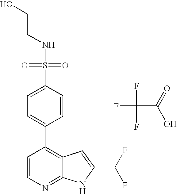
C(C(=O)O)(F)(F)F.S(C1=CC=C(C2=C3C(=NC=C2)NC(C(F)F)=C3)C=C1)(=O)(=O)NCCO
